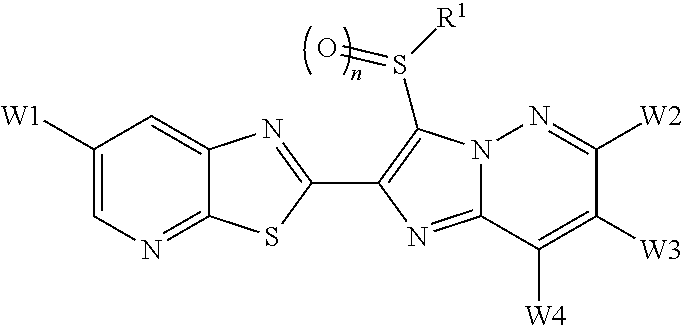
C1([W1])=CN=C2C(=C1)N=C(C1=C(S([R1])=O)N3C(=N1)C([W4])=C([W3])C([W2])=N3)S2
